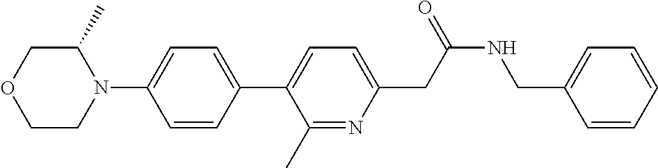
C1(C)COCCN1C1=CC=C(C2=CC=C(CC(NCC3=CC=CC=C3)=O)N=C2C)C=C1
